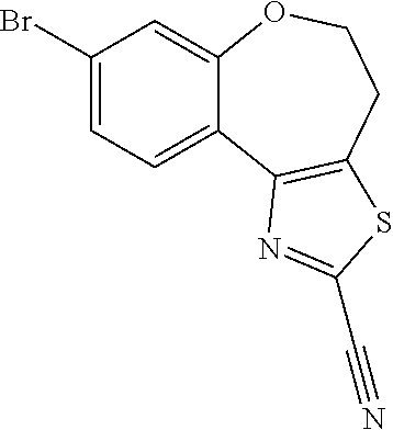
C1(Br)=CC=C2C(=C1)OCCC1=C2N=C(C#N)S1
